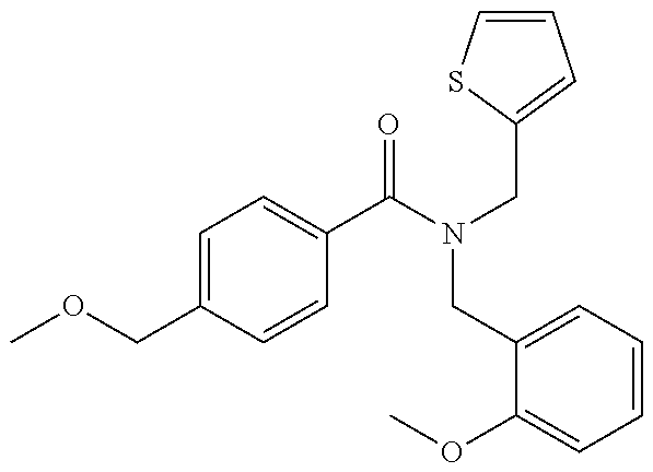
COCC1=CC=C(C(=O)N(CC2=CC=CC=C2OC)CC2=CC=CS2)C=C1
